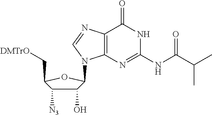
C1(O)C([N3])C(C[DMTrO])OC1N1C2=C(C(=O)NC(NC(C(C)C)=O)=N2)N=C1
